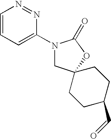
C1=CC=C(N2CC3(OC2=O)CCC(C=O)CC3)N=N1
